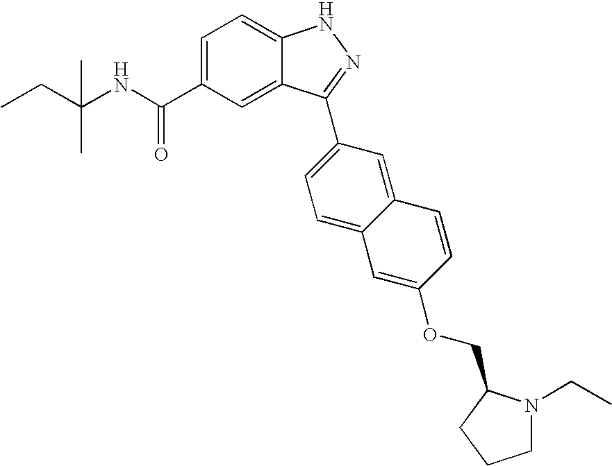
C(C1=CC=C2C(=C1)C(C1=CC=C3C(=C1)C=CC(OCC1N(CC)CCC1)=C3)=NN2)(NC(CC)(C)C)=O
